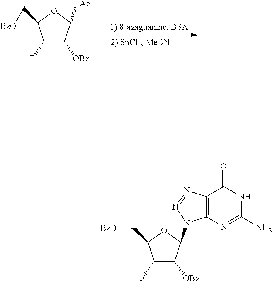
[OAc]C1C([OBz])C(F)C(C[BzO])O1.C12=C(N=C(N)NC1=O)N(C1C([OBz])C(F)C(C[BzO])O1)N=N2
